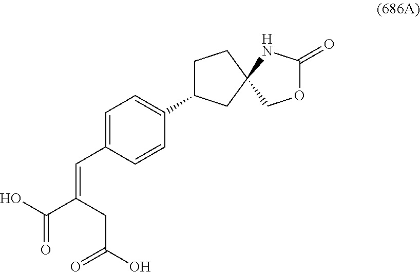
C(C(O)=O)C(C(O)=O)=CC1=CC=C(C2CCC3(C2)COC(=O)N3)C=C1
